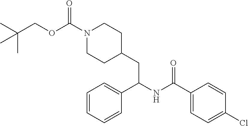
C1=C(C(CC2CCN(C(OCC(C)(C)C)=O)CC2)NC(C2=CC=C(Cl)C=C2)=O)C=CC=C1
